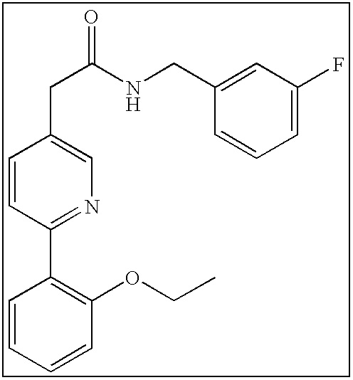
C1=CC=CC(OCC)=C1C1=NC=C(CC(NCC2=CC(F)=CC=C2)=O)C=C1
